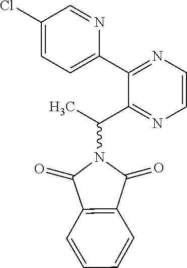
C1=NC(C2=NC=CN=C2C(C)N2C(=O)C3=C(C2=O)C=CC=C3)=CC=C1Cl
